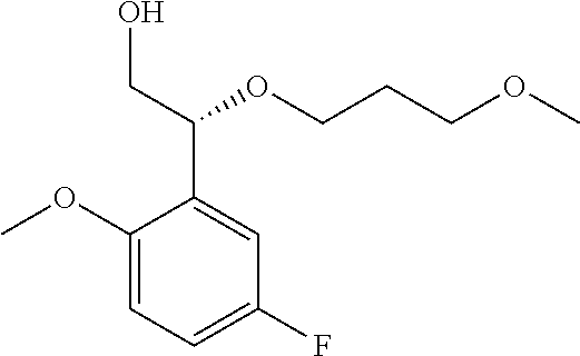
C1(OC)=CC=C(F)C=C1C(CO)OCCCOC
